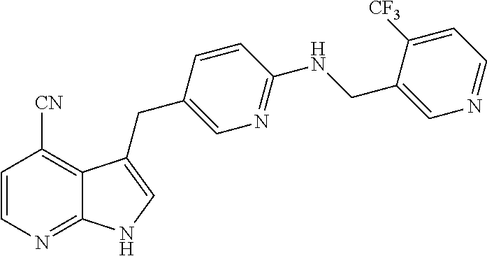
C1=CN=C2C(=C1[CN])C(CC1=CN=C(NCC3=CN=CC=C3[CF3])C=C1)=CN2
